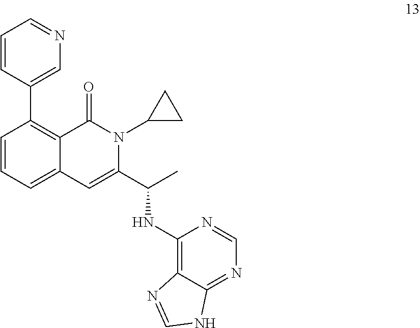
C1(C2=C3C(=CC=C2)C=C(C(C)NC2=C4C(=NC=N2)NC=N4)N(C2CC2)C3=O)=CN=CC=C1
